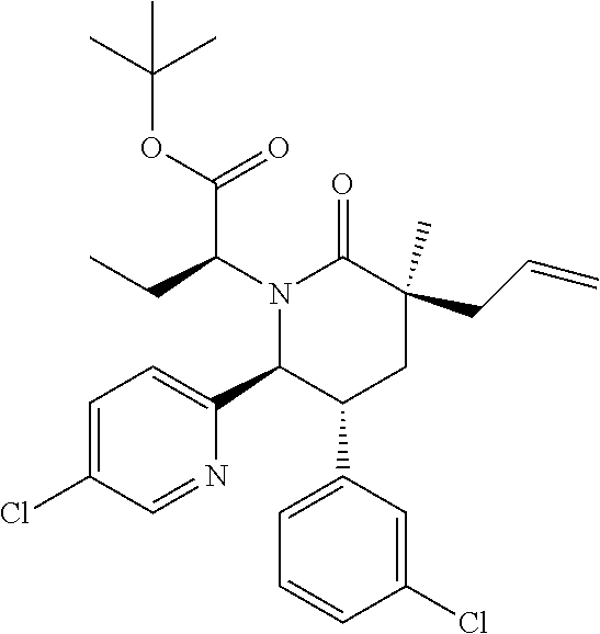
N1(C(CC)C(OC(C)(C)C)=O)C(C2=CC=C(Cl)C=N2)C(C2=CC=CC(Cl)=C2)CC(CC=C)(C)C1=O
